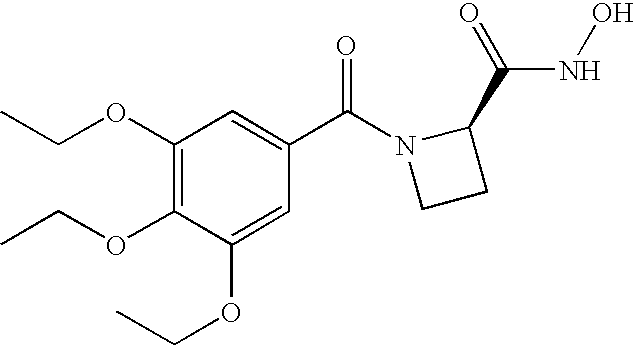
C1(OCC)=C(OCC)C(OCC)=CC(C(N2CCC2C(=O)NO)=O)=C1
